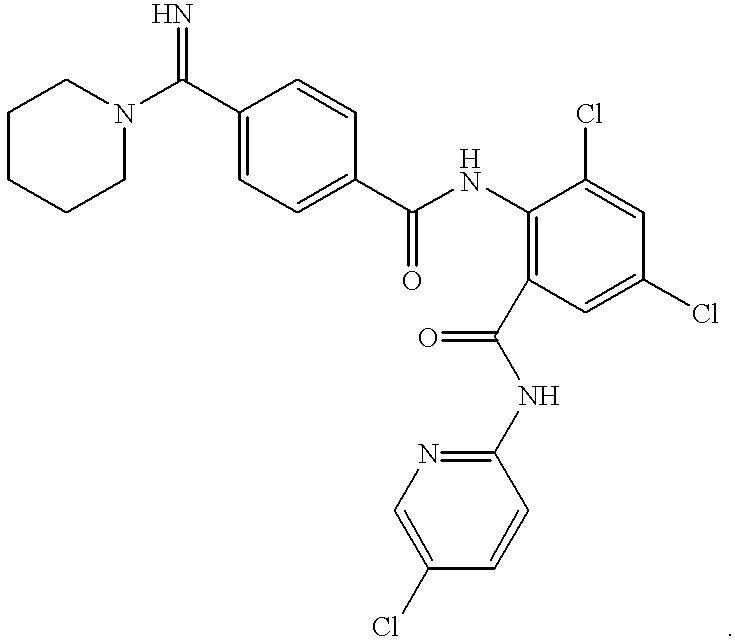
C1(C(=N)N2CCCCC2)=CC=C(C(NC2=C(C(NC3=NC=C(Cl)C=C3)=O)C=C(Cl)C=C2Cl)=O)C=C1
